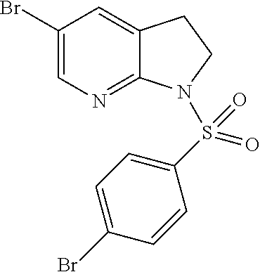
C1(Br)=CN=C2C(=C1)CCN2S(C1=CC=C(Br)C=C1)(=O)=O
